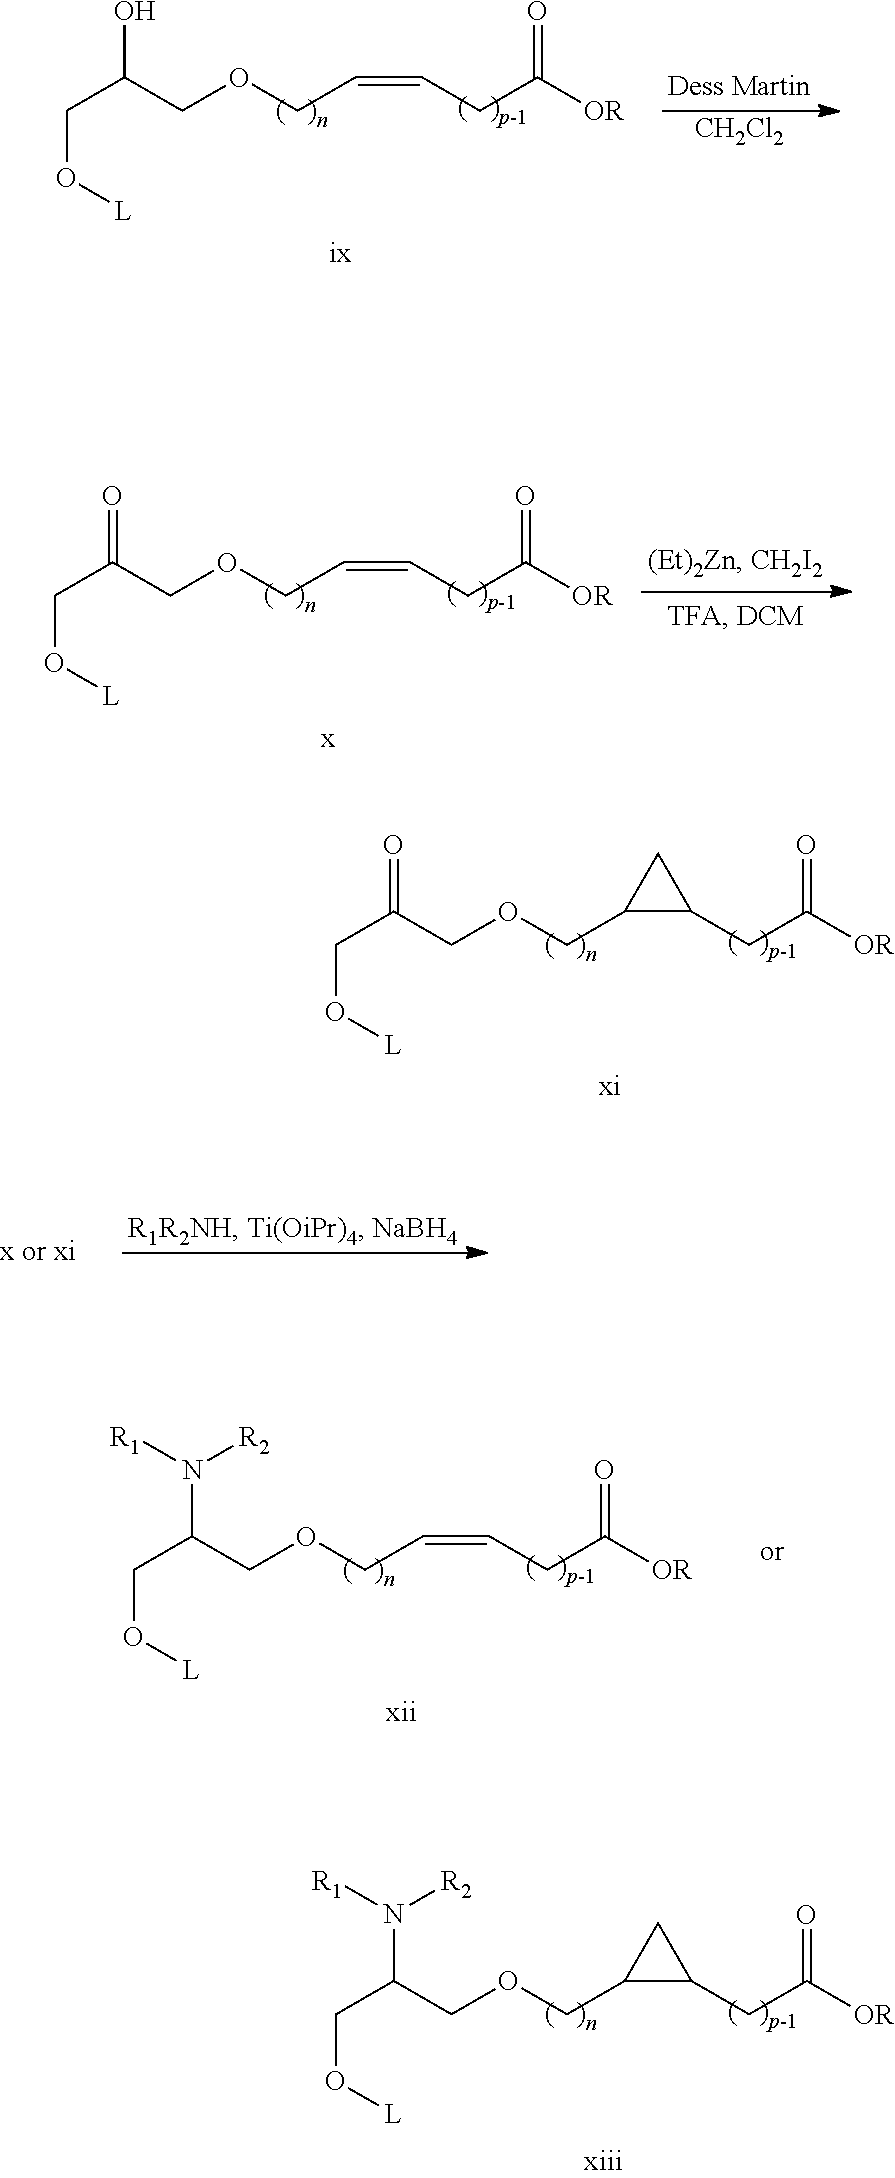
C(COCC1C(CC(=O)[OR])C1)(CO[L])=O.C(COCC1C(CC(=O)[OR])C1)(CO[L])N([R2])[R1].C(COCC=CCC(=O)[OR])(CO[L])O.[CH2Cl2].C(COCC=CCC(=O)[OR])(CO[L])=O.C(COCC=CCC(=O)[OR])(CO[L])N([R2])[R1]
